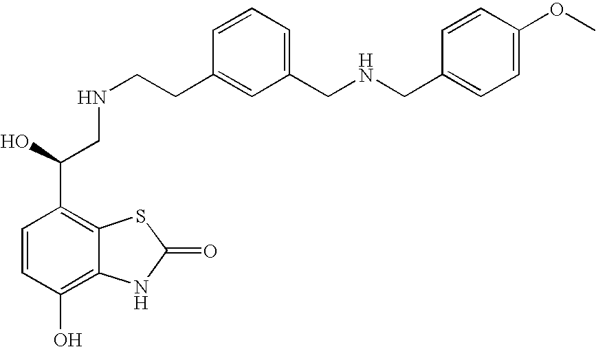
C1=CC(O)=C2C(=C1C(O)CNCCC1=CC(CNCC3=CC=C(OC)C=C3)=CC=C1)SC(=O)N2
